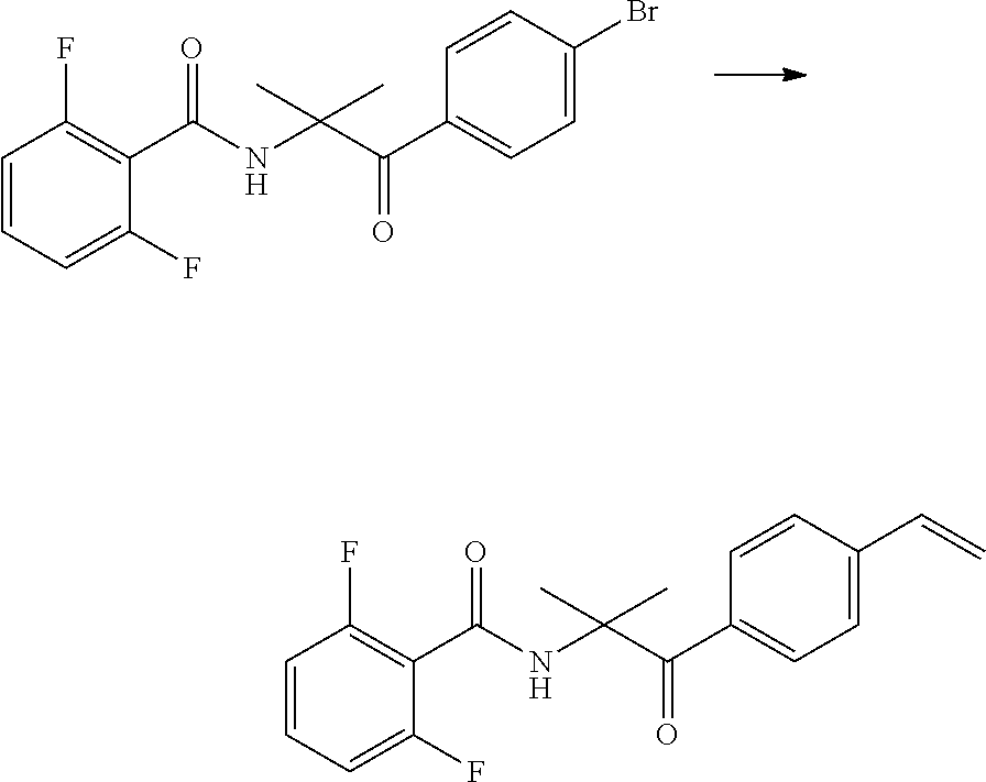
C1=CC(Br)=CC=C1C(C(NC(C1=C(F)C=CC=C1F)=O)(C)C)=O.C1=CC(C=C)=CC=C1C(C(NC(C1=C(F)C=CC=C1F)=O)(C)C)=O
